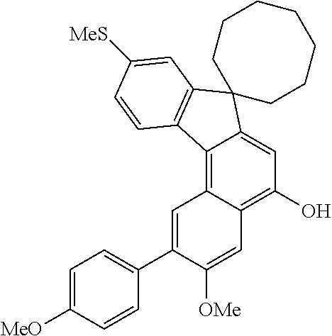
C12=C3C(=C(O)C=C1C1(C4=C2C=CC([MeS])=C4)CCCCCCC1)C=C([OMe])C(C1=CC=C([MeO])C=C1)=C3
